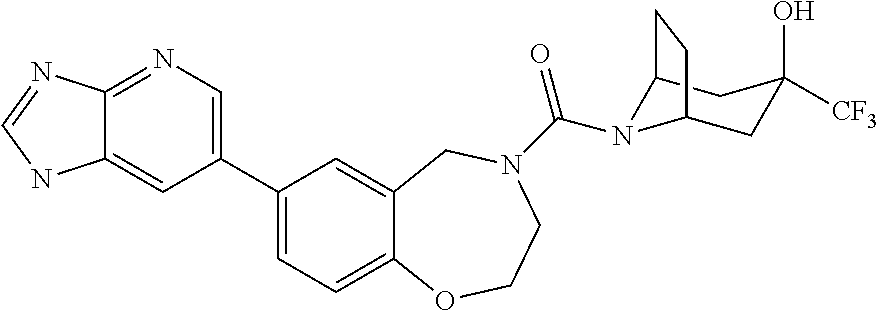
C1(C2=CN=C3C(=C2)NC=N3)=CC=C2C(=C1)CN(C(=O)N1C3CC(O)([CF3])CC1CC3)CCO2
